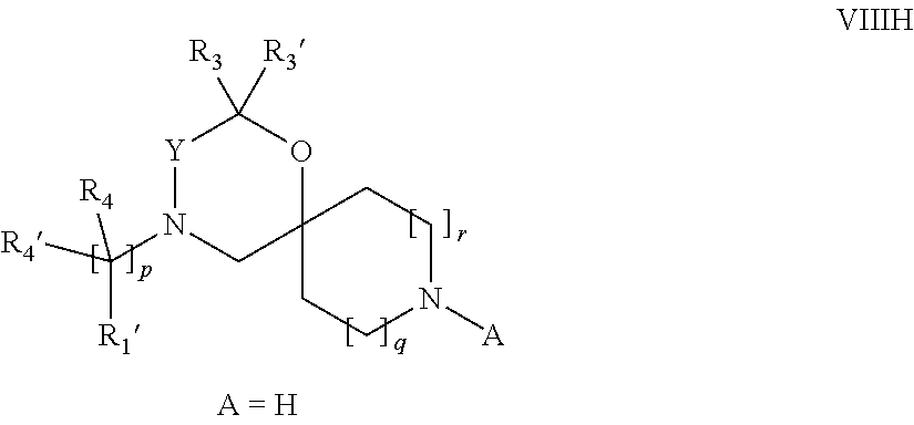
C12(CCN([A])CC1)CN(C([R4])([R1])[R4])[Y]C([R3])([R3])O2
